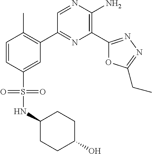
C1(C2=C(C)C=CC(S(=O)(=O)NC3CCC(O)CC3)=C2)=NC(C2=NN=C(CC)O2)=C(N)N=C1
